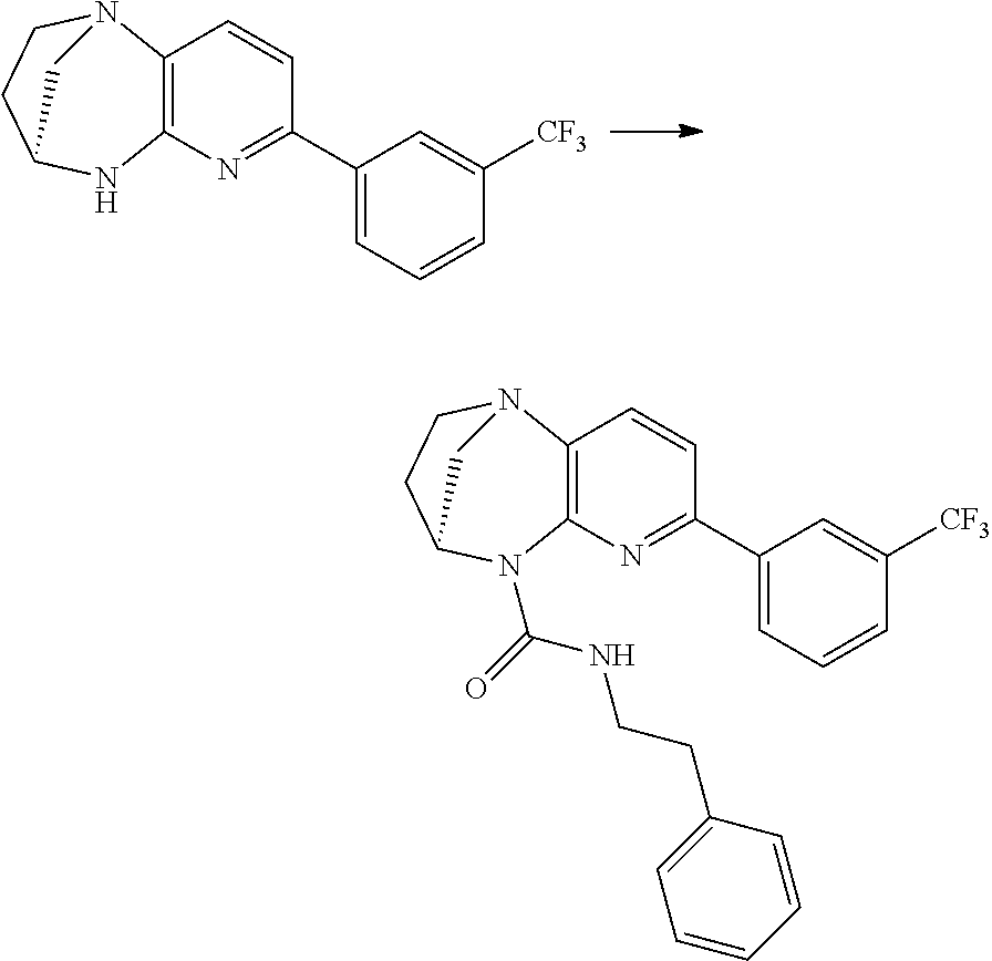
C12=C(N=C(C3=CC=CC([CF3])=C3)C=C1)NC1CCN2C1.C12=C(N=C(C3=CC=CC([CF3])=C3)C=C1)N(C(=O)NCCC1=CC=CC=C1)C1CCN2C1
